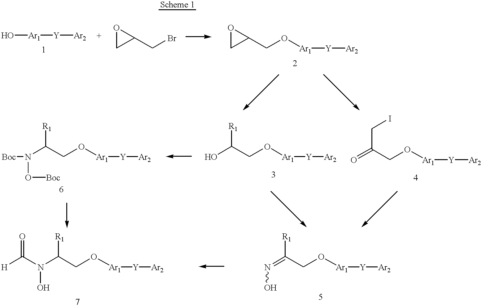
O[Ar1][Y][Ar2].O1CC1CBr.O1CC1CO[Ar1][Y][Ar2].C(CO[Ar1][Y][Ar2])(CI)=O.C(CO[Ar1][Y][Ar2])([R1])O.C(CO[Ar1][Y][Ar2])([R1])N(O[Boc])[Boc].C(CO[Ar1][Y][Ar2])([R1])N(C([H])=O)O.C(CO[Ar1][Y][Ar2])([R1])=NO
